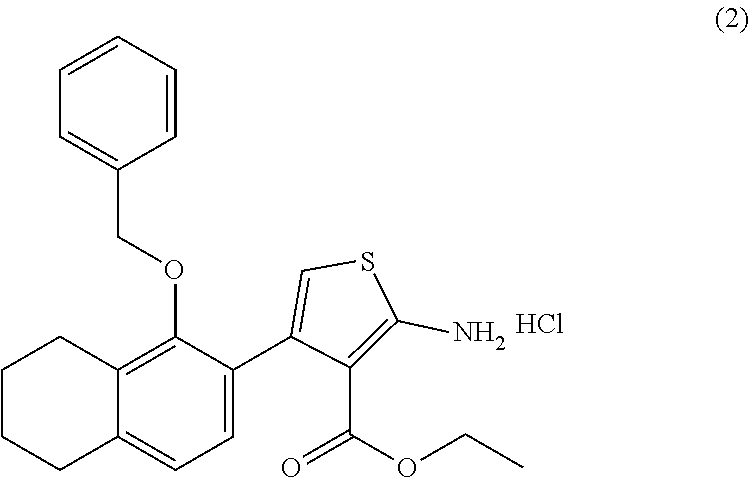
C1CCC2=CC=C(C3=CSC(N)=C3C(=O)OCC)C(OCC3=CC=CC=C3)=C2C1.Cl
